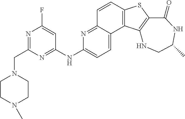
C1=CC2=C(C3=CC=C(NC4=NC(CN5CCN(C)CC5)=NC(F)=C4)N=C13)C1=C(S2)C(=O)NC(C)CN1
